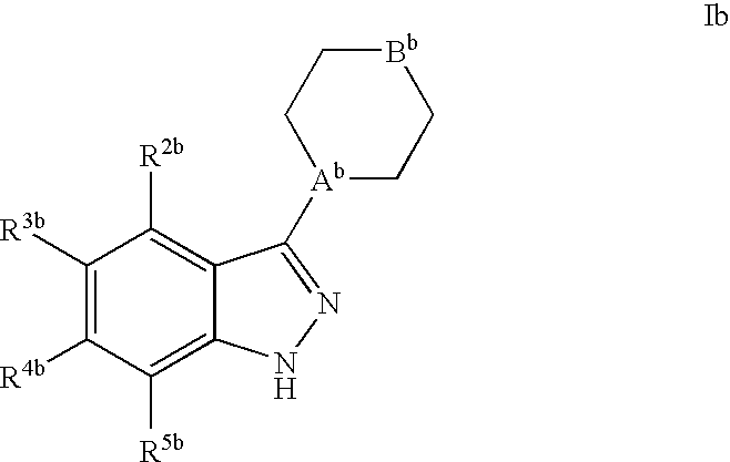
C1([R3b])=C([R4b])C([R5b])=C2C(=C1[R2b])C([Ab]1CC[Bb]CC1)=NN2
